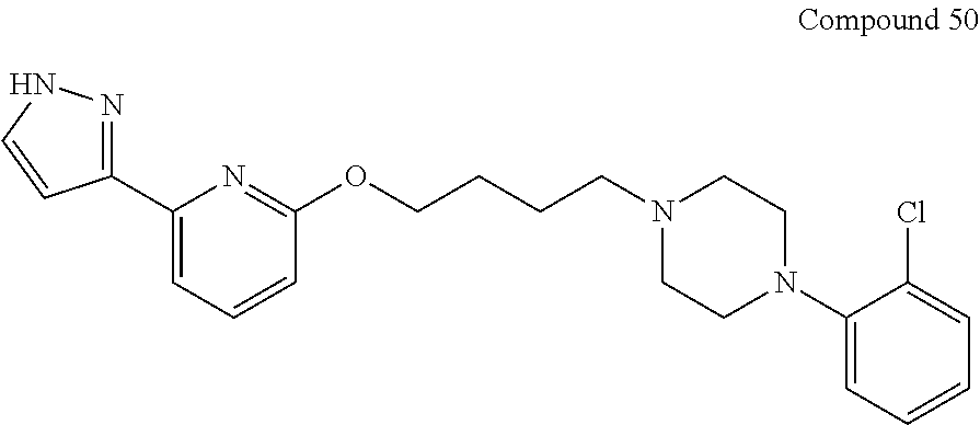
C1(C2=NNC=C2)=CC=CC(OCCCCN2CCN(C3=CC=CC=C3Cl)CC2)=N1
